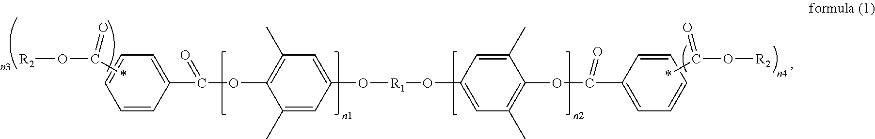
*C(O[R2])=O.C1=CC(C(=O)OC2=C(C)C=C(O[R1]OC3=CC(C)=C(OC(C4=CC=CC=C4)=O)C(C)=C3)C=C2C)=CC=C1.*C(O[R2])=O
